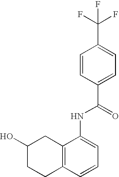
C1=CC(C(NC2=CC=CC3=C2CC(O)CC3)=O)=CC=C1C(F)(F)F
